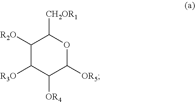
C1([R2O])C([R3O])C([OR4])C([OR5])OC1[CH2OR1]
